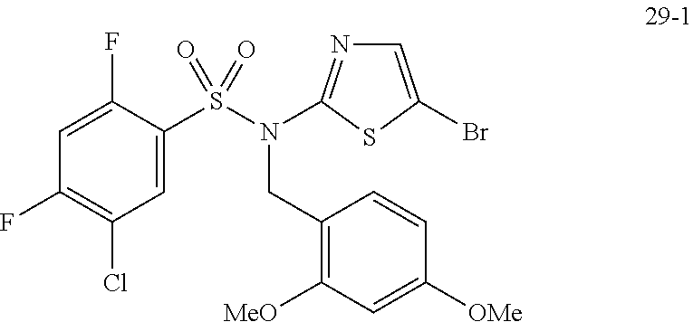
C1=C(F)C(S(=O)(=O)N(CC2=C([MeO])C=C([OMe])C=C2)C2=NC=C(Br)S2)=CC(Cl)=C1F
